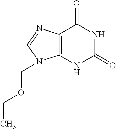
C12=C(NC(=O)NC1=O)N(COCC)C=N2
